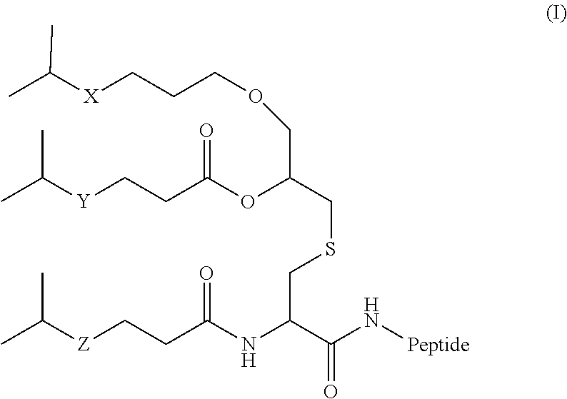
C(C(OC(CC[Y]C(C)C)=O)CSCC(NC(CC[Z]C(C)C)=O)C(N[Peptide])=O)OCCC[X]C(C)C
